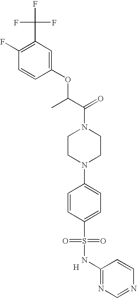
C1(F)=C(C(F)(F)F)C=C(OC(C(=O)N2CCN(C3=CC=C(S(=O)(=O)NC4=NC=NC=C4)C=C3)CC2)C)C=C1.[H]
